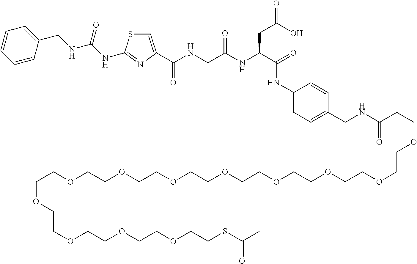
C(NCC(NC(C(NC1=CC=C(CNC(CCOCCOCCOCCOCCOCCOCCOCCOCCOCCOCCOCCOCCSC(C)=O)=O)C=C1)=O)CC(O)=O)=O)(=O)C1=CSC(NC(NCC2=CC=CC=C2)=O)=N1
